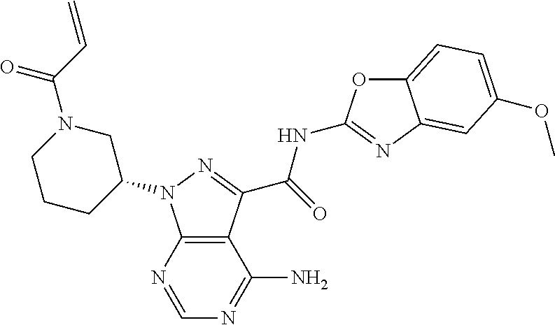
C12=C(N=CN=C1N)N(C1CN(C(C=C)=O)CCC1)N=C2C(=O)NC1=NC2=CC(OC)=CC=C2O1
